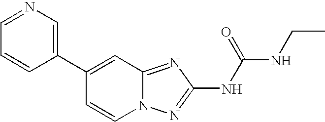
C1=C(C2=CN=CC=C2)C=CN2C1=NC(NC(=O)NCC)=N2
